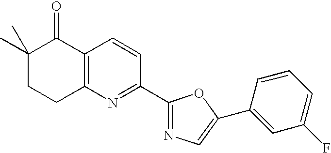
C1(C)(C)CCC2=C(C1=O)C=CC(C1=NC=C(C3=CC(F)=CC=C3)O1)=N2
